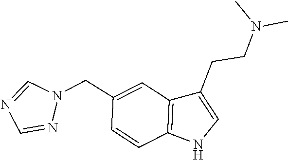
C1=NN(CC2=CC3=C(C=C2)NC=C3CCN(C)C)C=N1
